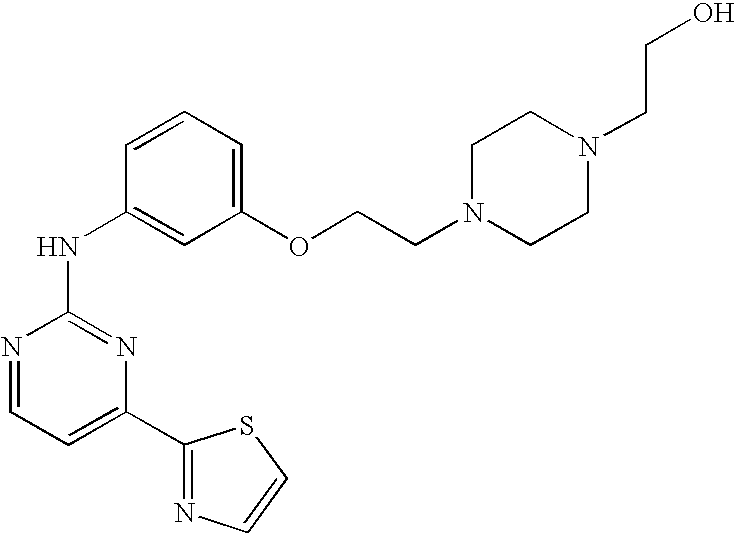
N1=CC=C(C2=NC=CS2)N=C1NC1=CC(OCCN2CCN(CCO)CC2)=CC=C1
